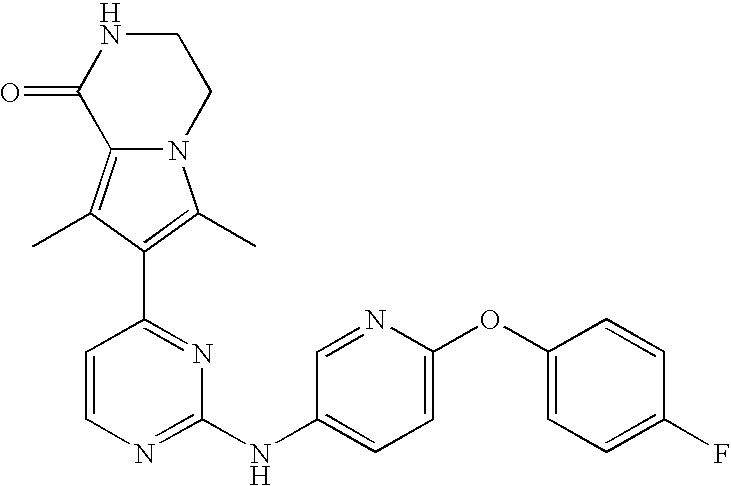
N12C(=C(C)C(C3=NC(NC4=CC=C(OC5=CC=C(F)C=C5)N=C4)=NC=C3)=C1C)C(=O)NCC2
